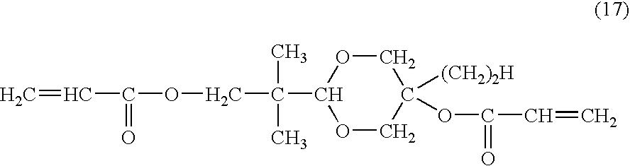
C1OC(C(COC(C=C)=O)(C)C)OCC1([(CH2)2H])OC(C=C)=O
